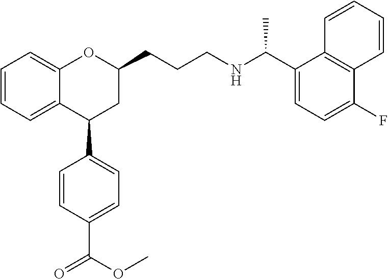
C12=CC=CC=C1C(C1=CC=C(C(OC)=O)C=C1)CC(CCCNC(C1=CC=C(F)C3=C1C=CC=C3)C)O2
